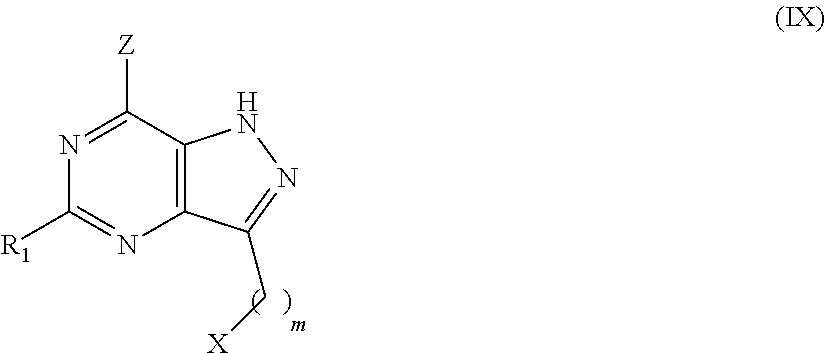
N1=C([Z])C2=C(N=C1[R1])C(C[X])=NN2
